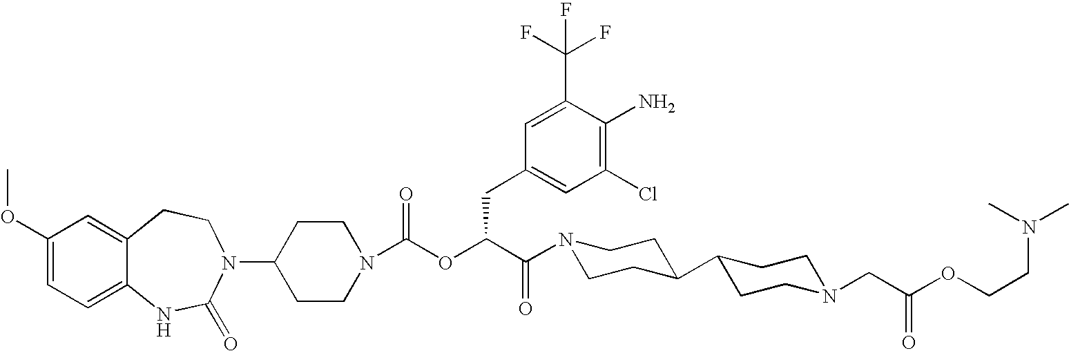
C1(N2C(=O)NC3=CC=C(OC)C=C3CC2)CCN(C(OC(C(=O)N2CCC(C3CCN(CC(OCCN(C)C)=O)CC3)CC2)CC2=CC(Cl)=C(N)C(C(F)(F)F)=C2)=O)CC1
